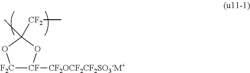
[F2C]1[CF]([CF2OCF2CF2SO3-M+])OC([CF2]C)(C)O1
